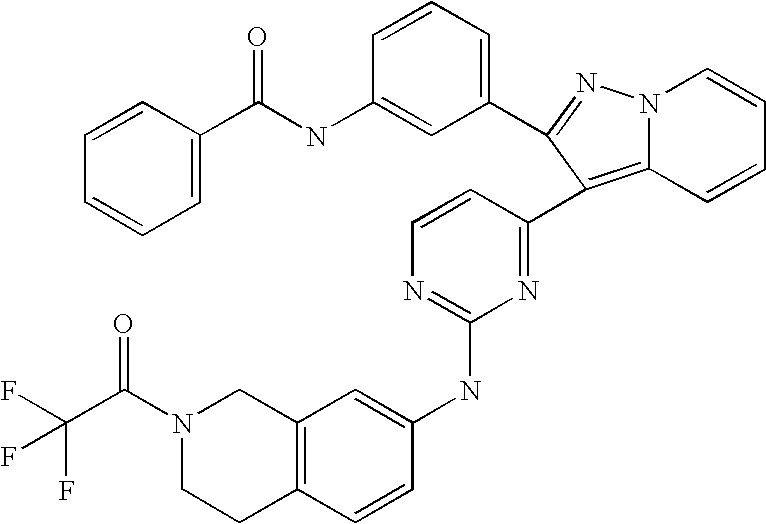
C1=C(C(NC2=CC(C3=NN4C(=C3C3=NC(NC5=CC6=C(C=C5)CCN(C(C(F)(F)F)=O)C6)=NC=C3)C=CC=C4)=CC=C2)=O)C=CC=C1
